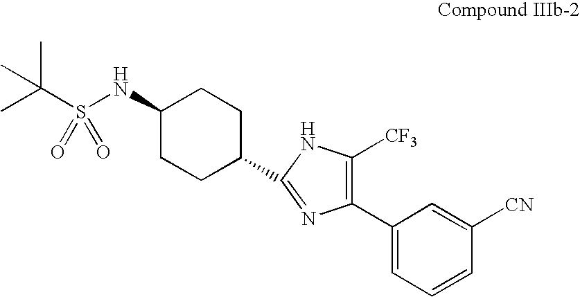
C1(NS(C(C)(C)C)(=O)=O)CCC(C2=NC(C3=CC=CC([CN])=C3)=C([CF3])N2)CC1
